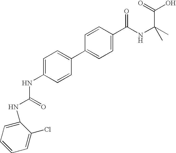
C1(C2=CC=C(NC(NC3=CC=CC=C3Cl)=O)C=C2)=CC=C(C(NC(C)(C)C(=O)O)=O)C=C1
